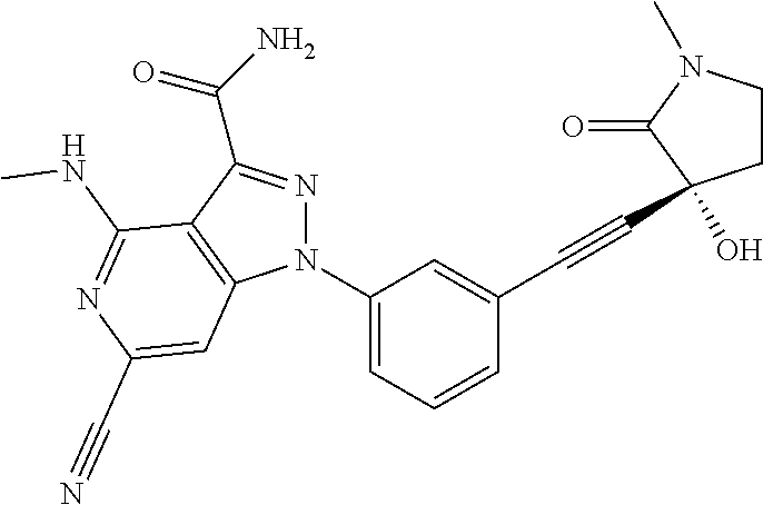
N1(C2=CC=CC(C#CC3(O)CCN(C)C3=O)=C2)N=C(C(N)=O)C2=C1C=C(C#N)N=C2NC
